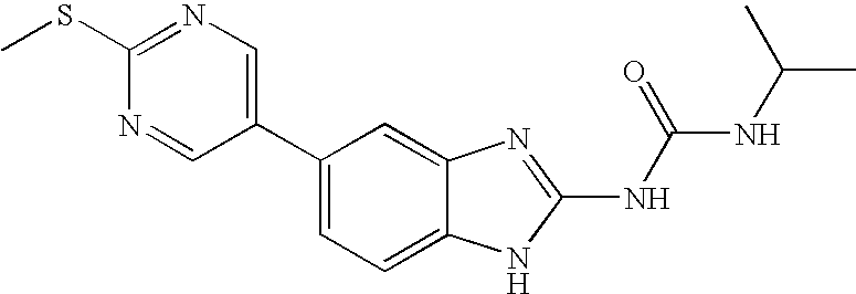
C1(C2=CN=C(SC)N=C2)=CC=C2C(=C1)N=C(NC(NC(C)C)=O)N2
